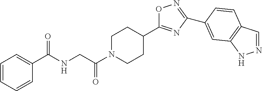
N1=CC2=C(N1)C=C(C1=NOC(C3CCN(C(CNC(C4=CC=CC=C4)=O)=O)CC3)=N1)C=C2
